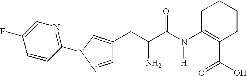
C1CC(N(C(C(CC2=CN(C3=NC=C(F)C=C3)N=C2)N)=O)[H])=C(C(O)=O)CC1
